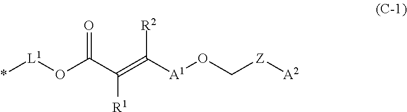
*[L1]OC(C(=C([A1]OC[Z][A2])[R2])[R1])=O
